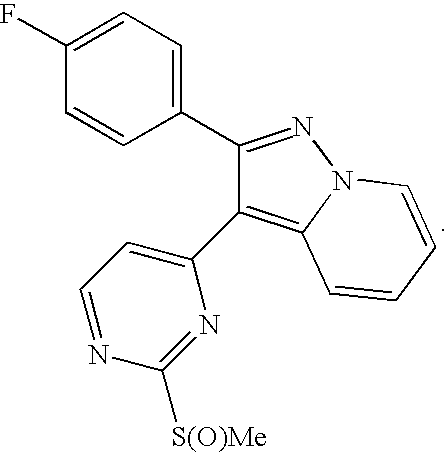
C1(C2=NN3C(=C2C2=CC=NC([S(O)Me])=N2)C=CC=C3)=CC=C(F)C=C1
